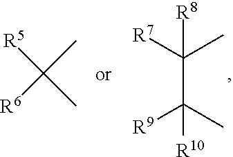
[R5]C(C)(C)[R6].C(C(C)([R9])[R10])([R7])(C)[R8]
